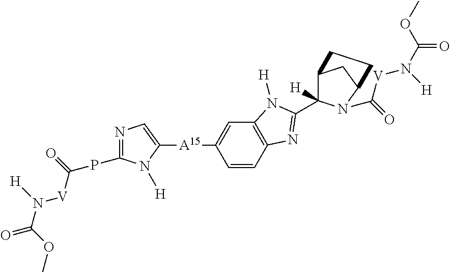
C12C([H])(C3=NC4=C(C=C([A15]C5=CN=C(PC([V]N([H])C(=O)OC)=O)N5[H])C=C4)N3[H])N(C(=O)[V]N([H])C(=O)OC)C(C1)CC2
